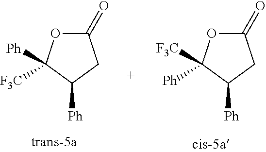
C1(=O)OC([F3C])([Ph])C([Ph])C1.C1(=O)OC([Ph])([F3C])C([Ph])C1
